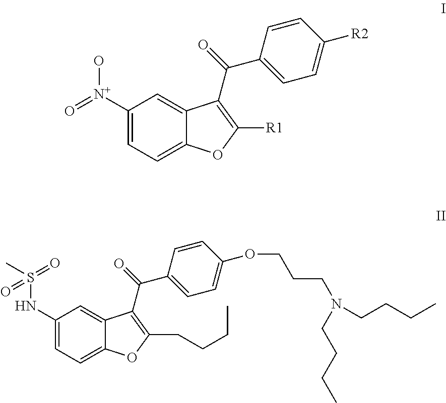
C1([N+](=O)O)=CC=C2C(=C1)C(C(=O)C1=CC=C([R2])C=C1)=C([R1])O2.C1(NS(C)(=O)=O)=CC=C2C(=C1)C(C(=O)C1=CC=C(OCCCN(CCCC)CCCC)C=C1)=C(CCCC)O2
